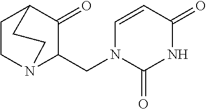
C1CN2C(CN3C(=O)NC(=O)C=C3)C(=O)C1CC2
